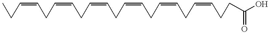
CCC=CCC=CCC=CCC=CCC=CCC=CCCC(=O)O
